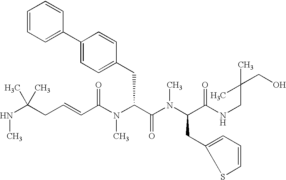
N(C(CC=CC(N(C(C(=O)N(C)C(CC1=CC=CS1)C(=O)NCC(CO)(C)C)CC1=CC=C(C2=CC=CC=C2)C=C1)C)=O)(C)C)C
